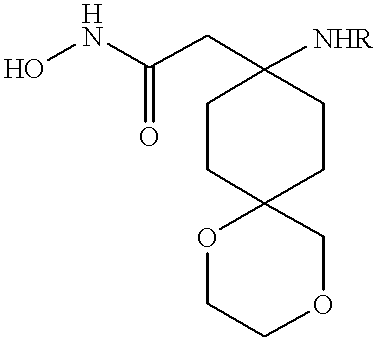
ONC(CC1([NHR])CCC2(CC1)OCCOC2)=O
